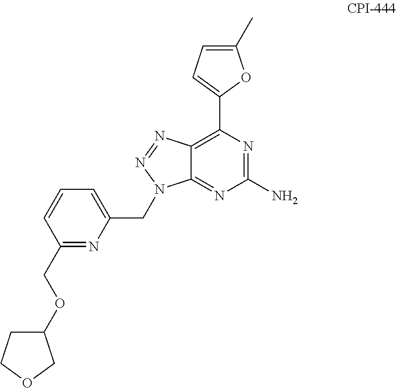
C1(C)=CC=C(C2=C3C(=NC(N)=N2)N(CC2=CC=CC(COC4CCOC4)=N2)N=N3)O1
